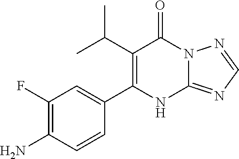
C1(C(C)C)=C(C2=CC(F)=C(N)C=C2)NC2=NC=NN2C1=O
